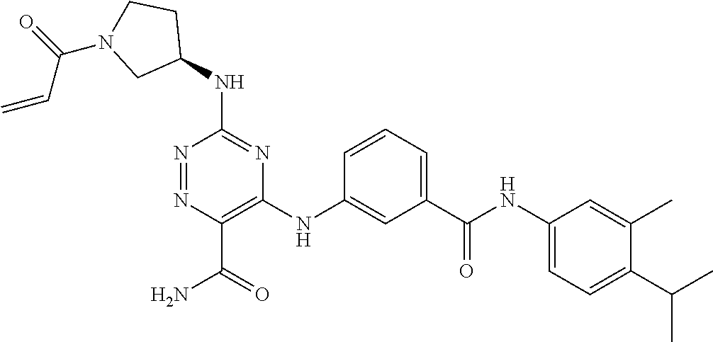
C1(NC2=NC(NC3=CC(C(NC4=CC=C(C(C)C)C(C)=C4)=O)=CC=C3)=C(C(=O)N)N=N2)CCN(C(=O)C=C)C1
